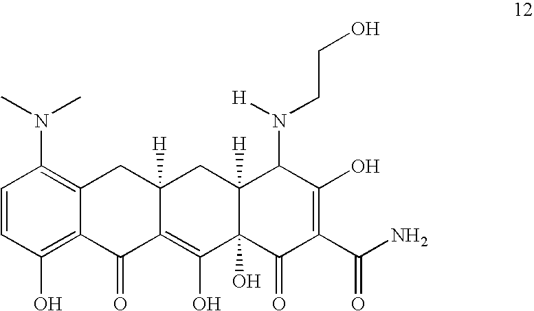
C1=CC(O)=C2C(=C1N(C)C)CC1([H])C(=C(O)C3(O)C([H])(C1)C(N([H])CCO)C(O)=C(C(N)=O)C3=O)C2=O
